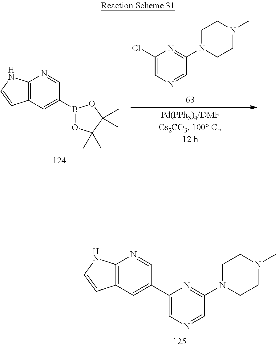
C12=C(C=C(B3OC(C)(C)C(C)(C)O3)C=N1)C=CN2.C1(Cl)=CN=CC(N2CCN(C)CC2)=N1.C12=C(C=C(C3=CN=CC(N4CCN(C)CC4)=N3)C=N1)C=CN2
